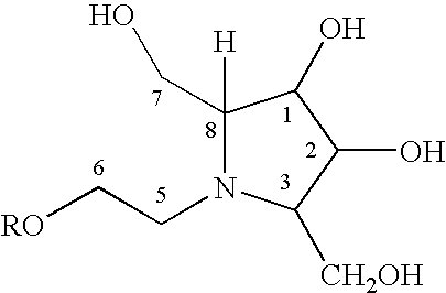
C1([H])(CO)N(CC[RO])C([CH2OH])C(O)C1O
